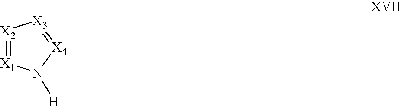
[X2]1=[X1]N([H])[X4]=[X3]1
